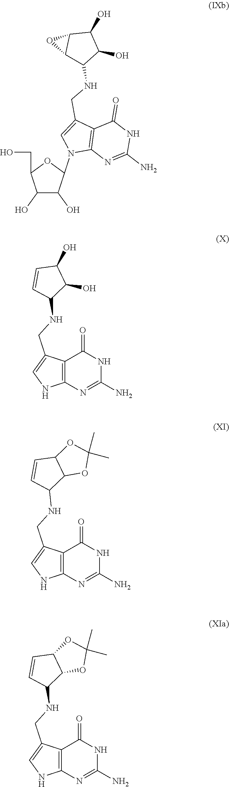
C12=C(N=C(N)NC1=O)NC=C2CNC1C=CC(O)C1O.C12=C(N=C(N)NC1=O)N(C1C(O)C(O)C(CO)O1)C=C2CNC1C2C(C(O)C1O)O2.C12=C(N=C(N)NC1=O)NC=C2CNC1C=CC2C1OC(C)(C)O2.C12=C(N=C(N)NC1=O)NC=C2CNC1C=CC2C1OC(C)(C)O2
